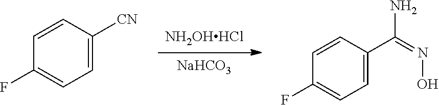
[NaHCO3].[NH2OHHCl].C1(F)=CC=C([CN])C=C1.C1(F)=CC=C(C(N)=NO)C=C1
